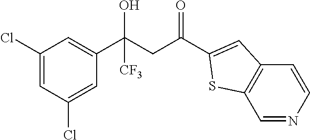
C1(Cl)=CC(Cl)=CC(C(CC(=O)C2=CC3=C(C=NC=C3)S2)(O)[CF3])=C1
